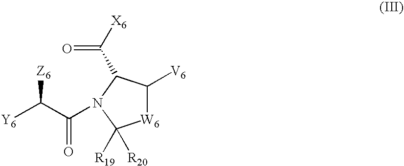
[W6]1C([V6])C(C([X6])=O)N(C(C([Y6])[Z6])=O)C1([R19])[R20]
